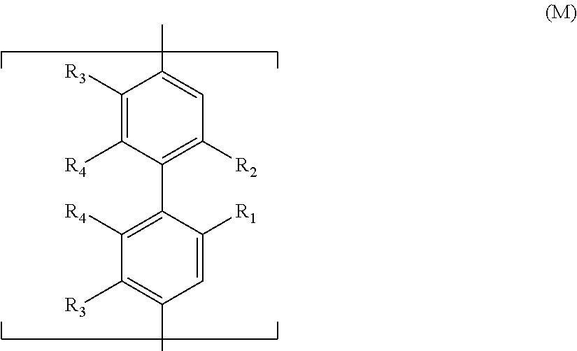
C1([R3])=C([R4])C(C2=C([R4])C([R3])=C(C)C=C2[R1])=C([R2])C=C1C
